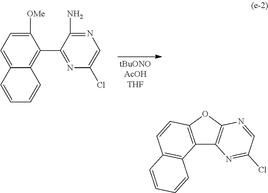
C1(C2=NC(Cl)=CN=C2N)=C2C(=CC=C1[OMe])C=CC=C2.C12=C(OC3=C1N=C(Cl)C=N3)C=CC1=C2C=CC=C1
